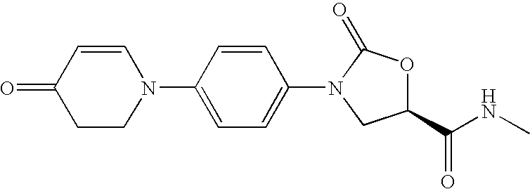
C1(N2CCC(=O)C=C2)=CC=C(N2C(=O)OC(C(NC)=O)C2)C=C1
